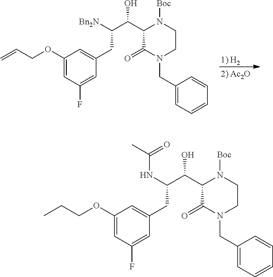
C=CCOC1=CC(F)=CC(CC(C(C2C(=O)N(CC3=CC=CC=C3)CCN2[Boc])O)[Bn2N])=C1.[1) H2].CCCOC1=CC(F)=CC(CC(C(C2C(=O)N(CC3=CC=CC=C3)CCN2[Boc])O)NC(C)=O)=C1
